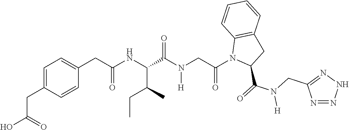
C(C(NC(C(C)CC)C(N(CC(N1C(C(=O)N(CC2=NNN=N2)[H])CC2=C1C=CC=C2)=O)[H])=O)=O)C1=CC=C(CC(O)=O)C=C1
